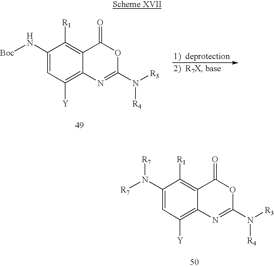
C1(N[Boc])=CC([Y])=C2C(=C1[R1])C(=O)OC(N([R3])[R4])=N2.C1(N([R7])[R7])=CC([Y])=C2C(=C1[R1])C(=O)OC(N([R3])[R4])=N2
